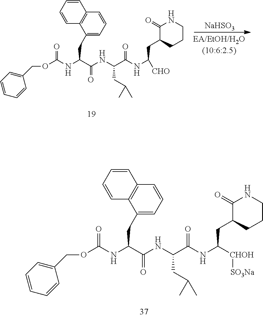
C1=CC=CC2=C1C(CC(C(NC(C(NC(CC1CCCNC1=O)[CHO])=O)CC(C)C)=O)NC(=O)OCC1=CC=CC=C1)=CC=C2.[NaHSO3].C1=CC=CC2=C1C(CC(C(NC(C(NC(CC1CCCNC1=O)[CHOH][SO3Na])=O)CC(C)C)=O)NC(=O)OCC1=CC=CC=C1)=CC=C2
